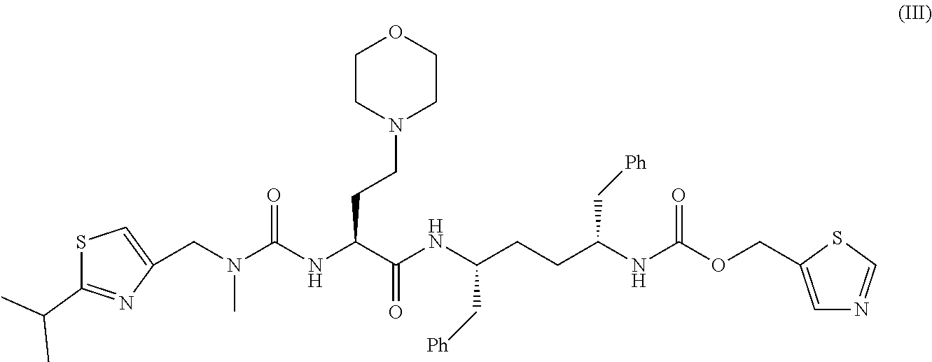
S1C(C(C)C)=NC(CN(C)C(NC(CCN2CCOCC2)C(=O)NC(C[Ph])CCC(NC(=O)OCC2=CN=CS2)C[Ph])=O)=C1
